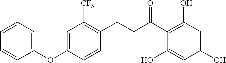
C(C(C1=C(O)C=C(O)C=C1O)=O)CC1=C([CF3])C=C(OC2=CC=CC=C2)C=C1
